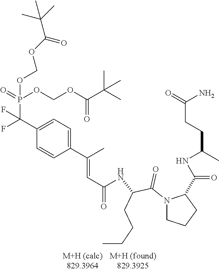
C1(C(F)(P(=O)(OCOC(C(C)(C)C)=O)OCOC(C(C)(C)C)=O)F)=CC=C(C(C)=CC(=O)NC(C(N2CCCC2C(NC(CCC(=O)N)C)=O)=O)CCCC)C=C1
